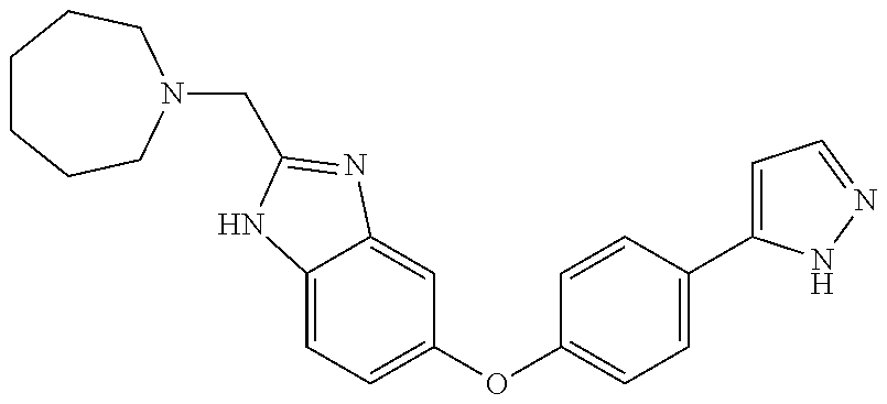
C(C1=NC2=CC(OC3=CC=C(C4=CC=NN4)C=C3)=CC=C2N1)N1CCCCCC1
